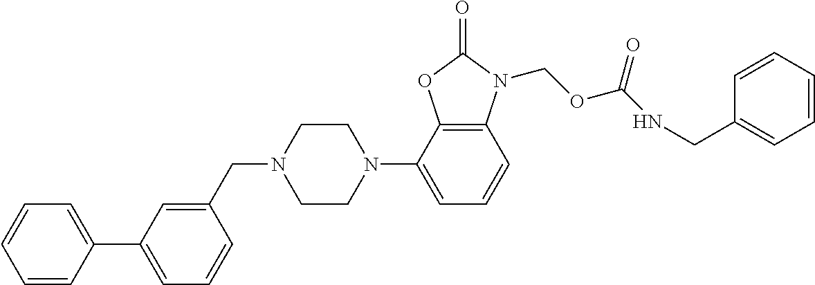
C1=CC(C2=CC=CC(CN3CCN(C4=CC=CC5=C4OC(=O)N5COC(NCC4=CC=CC=C4)=O)CC3)=C2)=CC=C1
